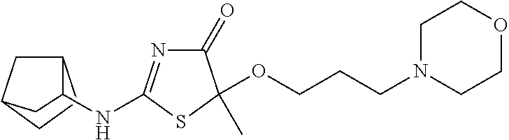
C12CC(CC1)CC2NC1=NC(=O)C(OCCCN2CCOCC2)(C)S1
